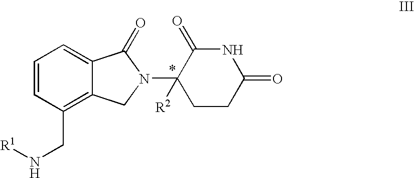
C1=CC(CN[R1])=C2C(=C1)C(=O)N(C1([R2])CCC(=O)NC1=O)C2
